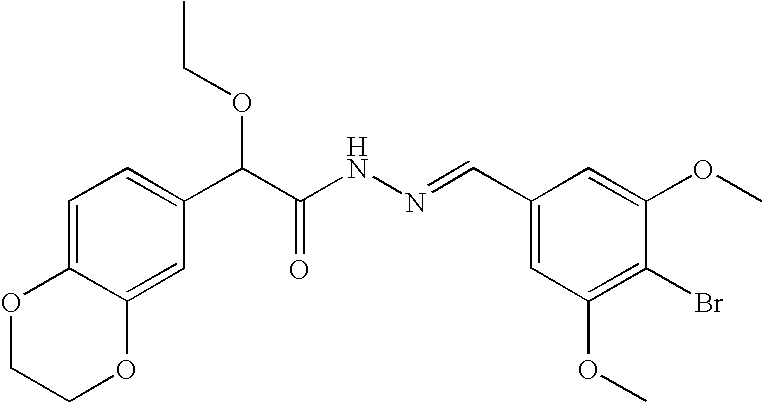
C12=CC=C(C(C(NN=CC3=CC(OC)=C(Br)C(OC)=C3)=O)OCC)C=C1OCCO2
